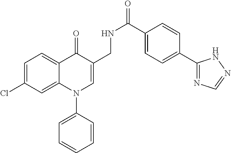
C1=C(Cl)C=C2C(=C1)C(=O)C(CNC(=O)C1=CC=C(C3=NC=NN3)C=C1)=CN2C1=CC=CC=C1
